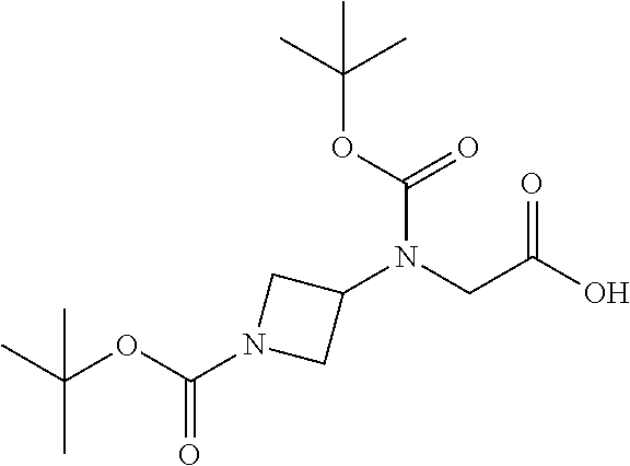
CC(OC(N1CC(N(CC(O)=O)C(OC(C)(C)C)=O)C1)=O)(C)C
